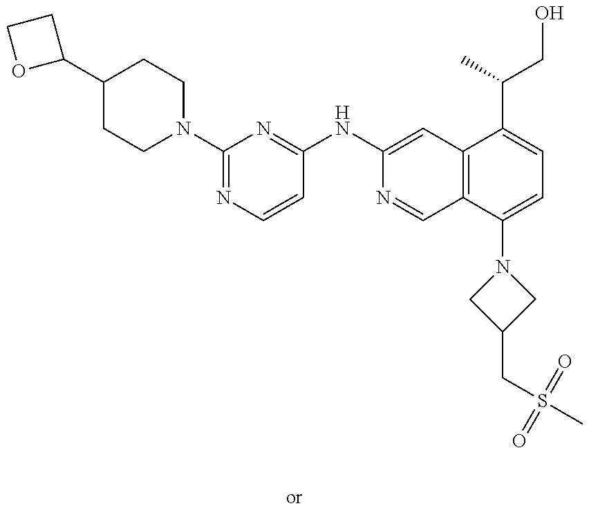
C1(C2CCO2)CCN(C2=NC=CC(NC3=CC4=C(C=N3)C(N3CC(CS(C)(=O)=O)C3)=CC=C4C(CO)C)=N2)CC1
